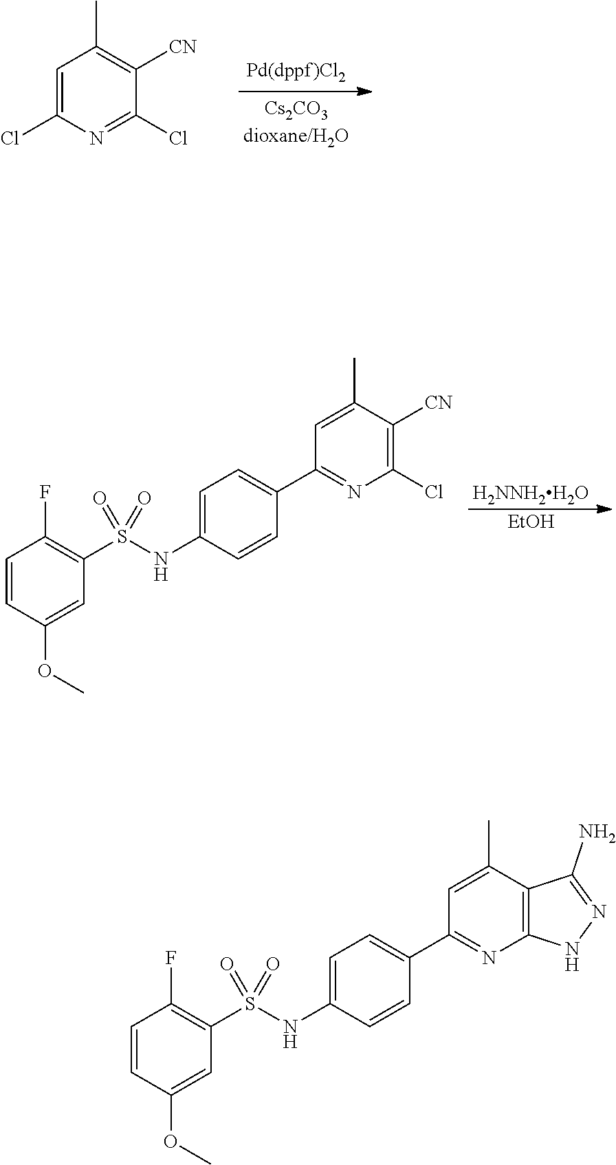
C1=C(Cl)N=C(Cl)C([CN])=C1C.[H2NNH2H2O].[EtOH].C1=CC(OC)=CC(S(NC2=CC=C(C3=NC(Cl)=C([CN])C(C)=C3)C=C2)(=O)=O)=C1F.C1=CC(OC)=CC(S(NC2=CC=C(C3=NC4=C(C(C)=C3)C(N)=NN4)C=C2)(=O)=O)=C1F
